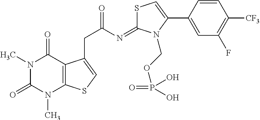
C1=CC(C2=CSC(=NC(CC3=CSC4=C3C(=O)N(C)C(=O)N4C)=O)N2COP(=O)(O)O)=CC(F)=C1[CF3]
